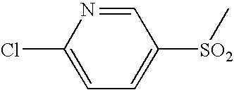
C1=NC(Cl)=CC=C1[SO2]C
